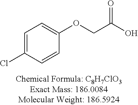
O(CC(O)=O)C1=CC=C(Cl)C=C1
